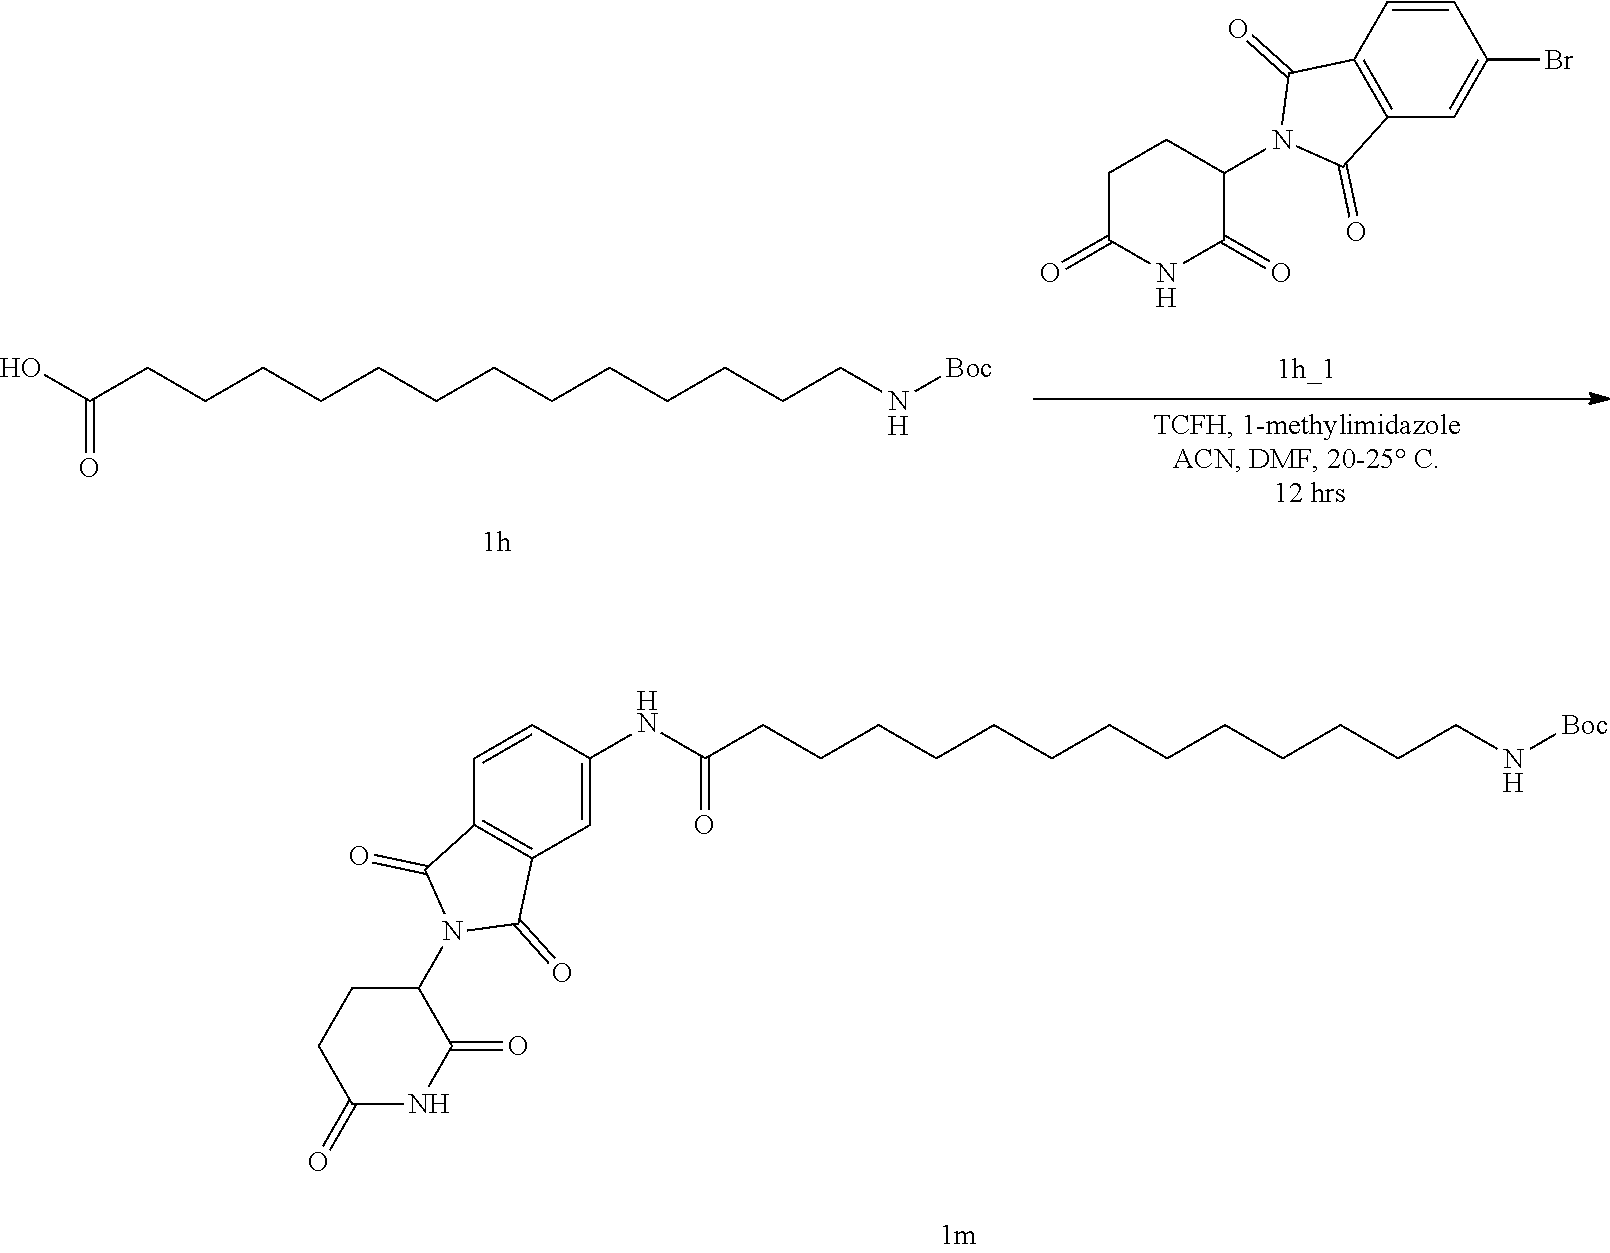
C(CCCCCCCCCN[Boc])CCCC(O)=O.C1C(=O)NC(=O)C(N2C(=O)C3=C(C2=O)C=CC(Br)=C3)C1.C(CCCCCCCCCN[Boc])CCCC(NC1=CC2=C(C=C1)C(=O)N(C1CCC(=O)NC1=O)C2=O)=O
